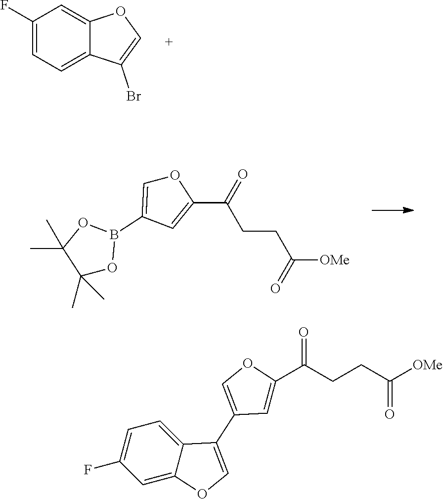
C1(F)=CC=C2C(=C1)OC=C2Br.O1C=C(B2OC(C)(C)C(C)(C)O2)C=C1C(=O)CCC([OMe])=O.C1=C(F)C=C2C(=C1)C(C1=COC(C(CCC([OMe])=O)=O)=C1)=CO2
